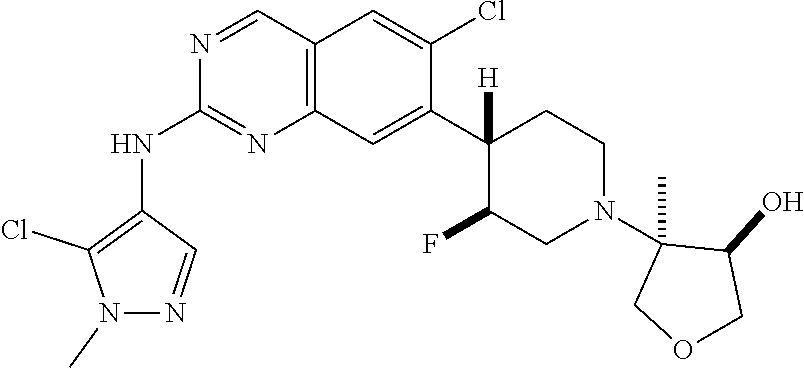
C12=C(C=C(C3([H])C(F)CN(C4(C)COCC4O)CC3)C(Cl)=C1)N=C(NC1=C(Cl)N(C)N=C1)N=C2
